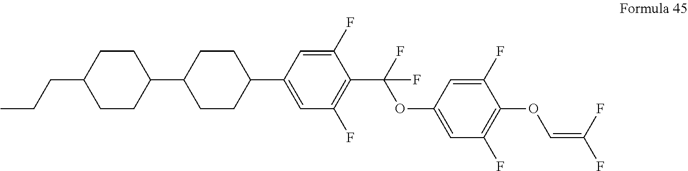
C1CC(C2CCC(CCC)CC2)CCC1C1=CC(F)=C(C(F)(OC2=CC(F)=C(OC=C(F)F)C(F)=C2)F)C(F)=C1
